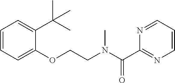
C1=CC=C(OCCN(C(C2=NC=CC=N2)=O)C)C(C(C)(C)C)=C1
